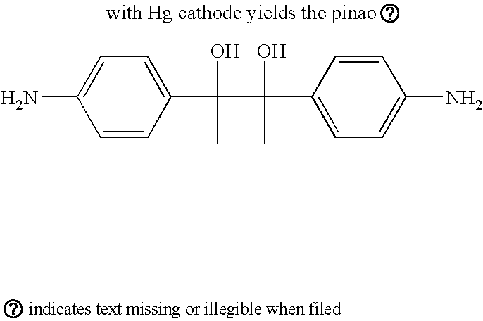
C1=C(C(O)(C(O)(C)C2=CC=C(N)C=C2)C)C=CC(N)=C1
